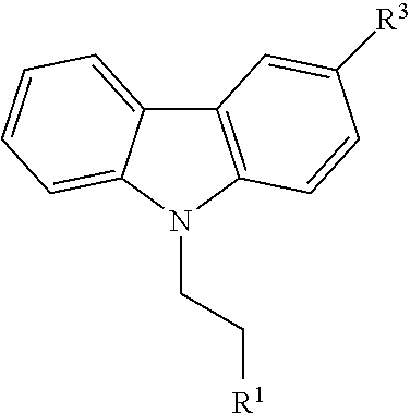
C12=C(C=CC([R3])=C1)N(CC[R1])C1=CC=CC=C21
